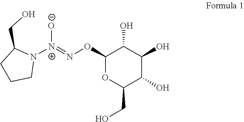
C1(ON=[N+](N2C(CO)CCC2)[O-])OC(CO)C(O)C(O)C1O
